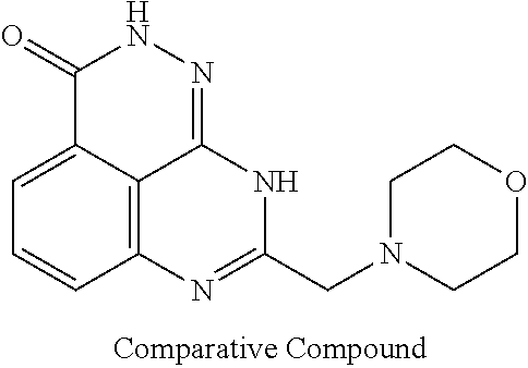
C1=C2C3=C(C=C1)N=C(CN1CCOCC1)NC3=NNC2=O
